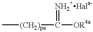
C[(CH2)pa]C([OR4a])=[NH2+Hala-]
